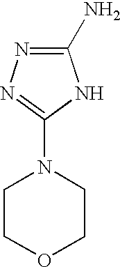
C1(N)=NN=C(N2CCOCC2)N1
